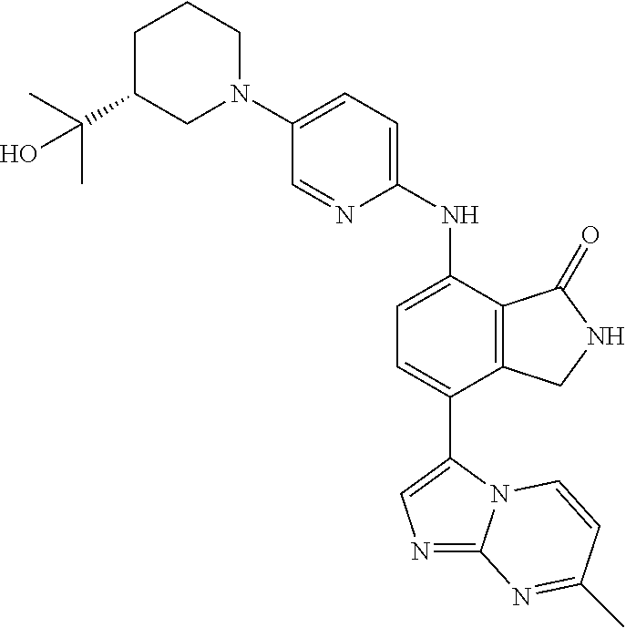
C1(N2CCCC(C(C)(C)O)C2)=CC=C(NC2=CC=C(C3=CN=C4N3C=CC(C)=N4)C3=C2C(=O)NC3)N=C1
